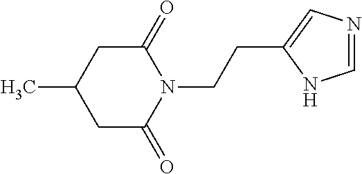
C(N1C(=O)CC(C)CC1=O)CC1=CN=CN1
